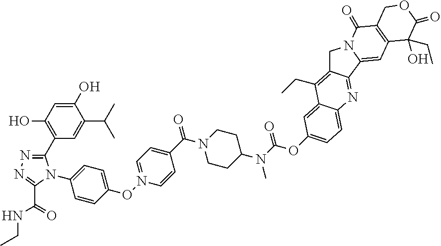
C1=C(O)C(C(C)C)=CC(C2=NN=C(C(=O)NCC)N2C2=CC=C(ON3=CC=C(C(=O)N4CCC(N(C(OC5=CC=C6C(=C5)C(CC)=C5C(=N6)C6=CC7=C(C(=O)N6C5)COC(=O)C7(O)CC)=O)C)CC4)C=C3)C=C2)=C1O
